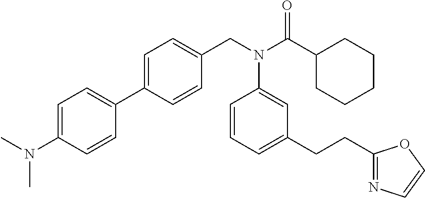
C1(C2=CC=C(CN(C(C3CCCCC3)=O)C3=CC(CCC4=NC=CO4)=CC=C3)C=C2)=CC=C(N(C)C)C=C1
